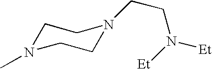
C1N(C)CCN(CCN([Et])[Et])C1
